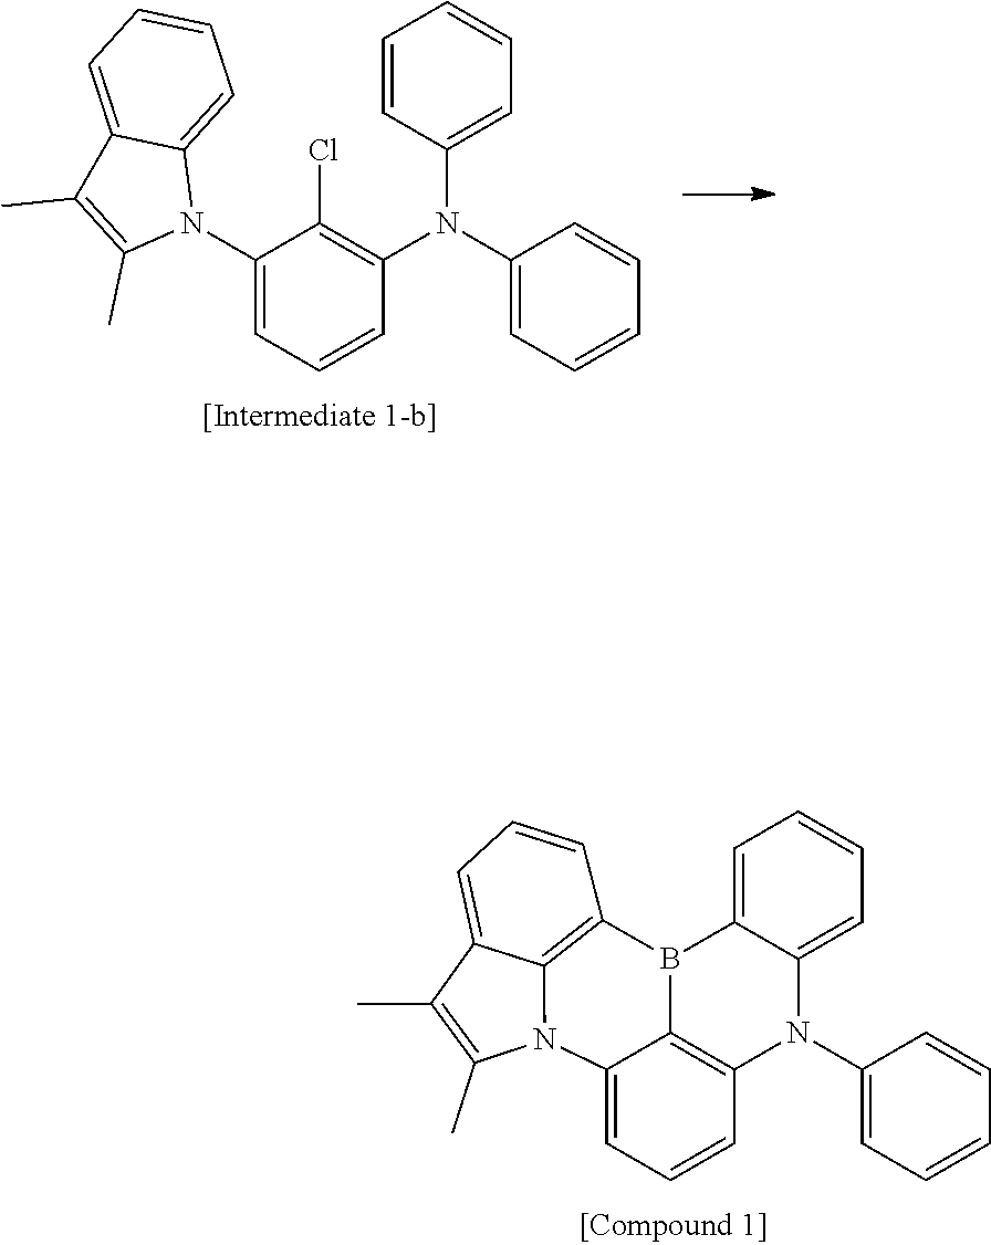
C1(N2C3=CC=CC=C3C(C)=C2C)=CC=CC(N(C2=CC=CC=C2)C2=CC=CC=C2)=C1Cl.C12=CC=CC3=C1B(C1=C4N2C(C)=C(C)C4=CC=C1)C1=CC=CC=C1N3C1=CC=CC=C1
